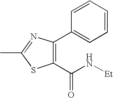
C1(C(N[Et])=O)=C(C2=CC=CC=C2)N=C(C)S1
